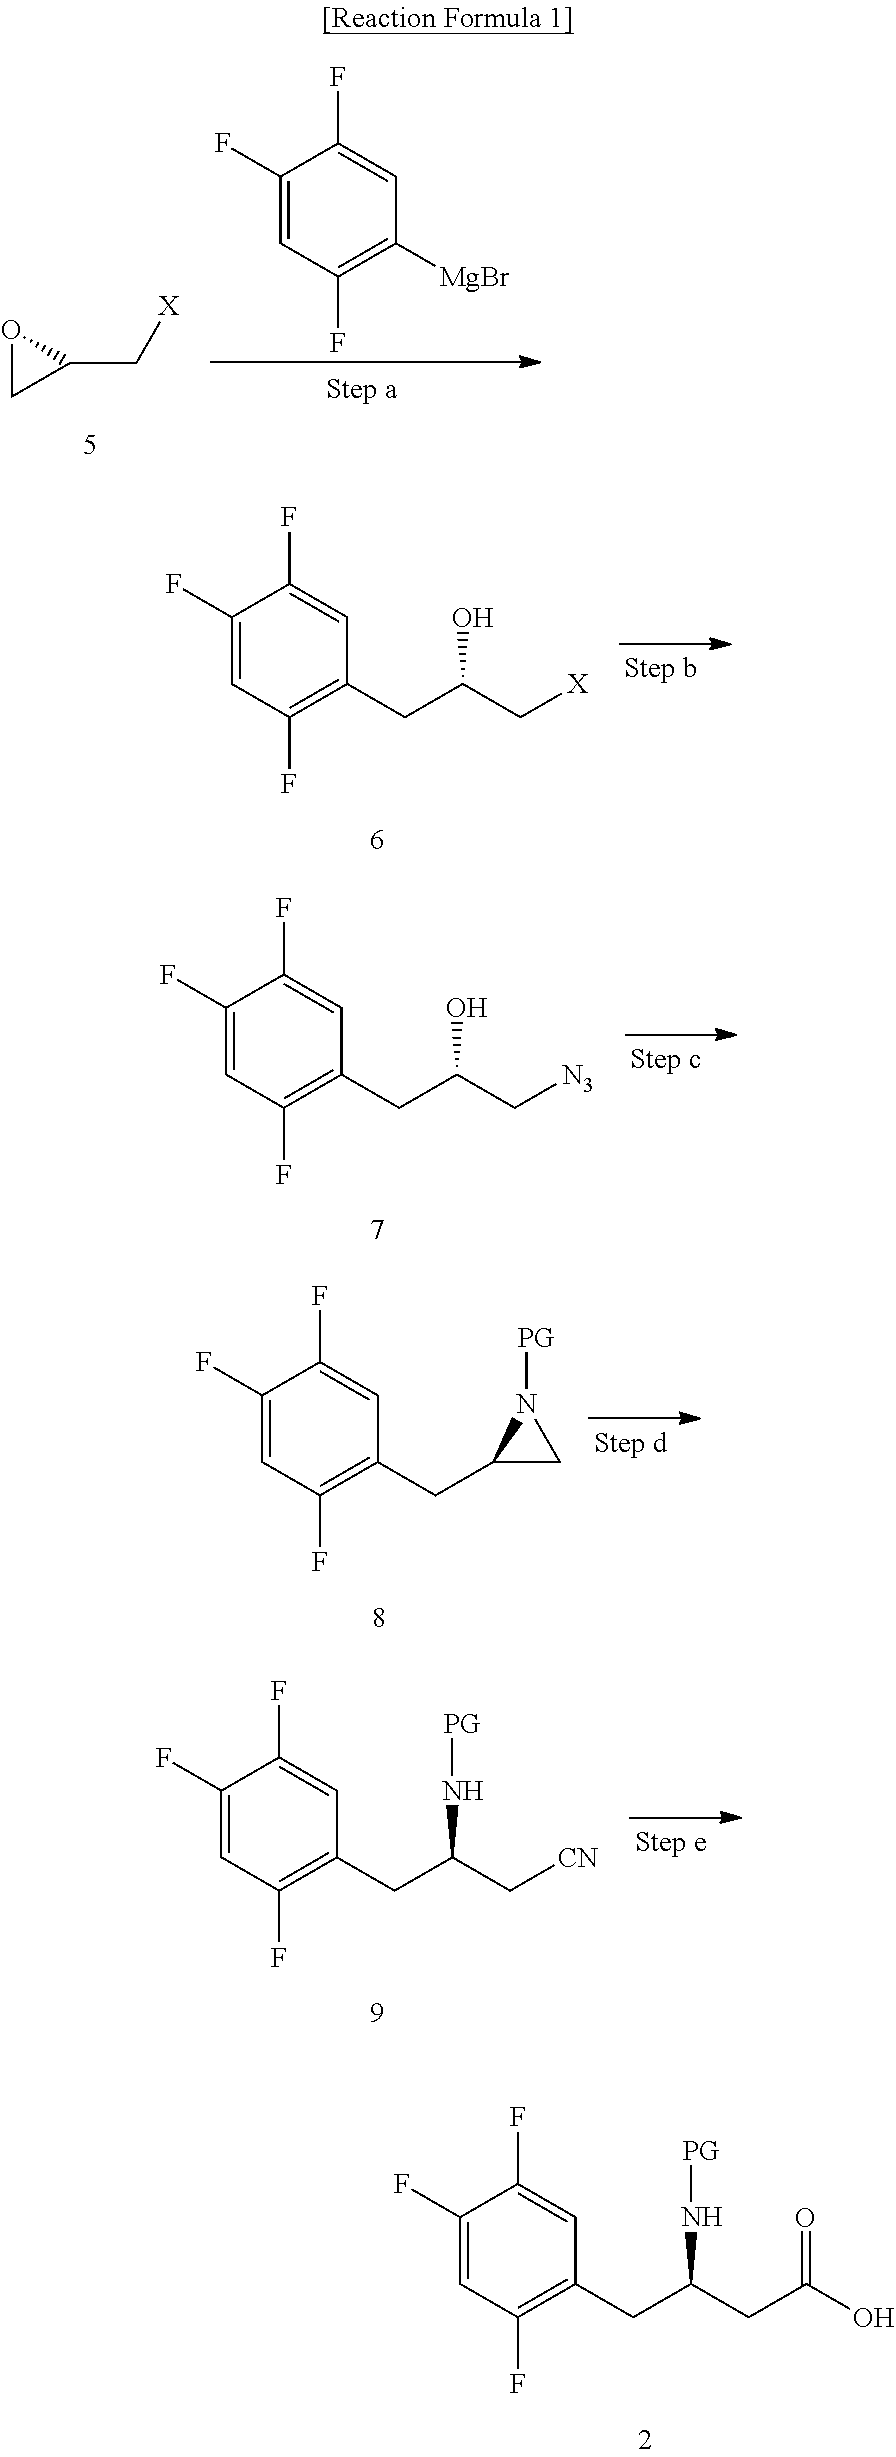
C1(C[X])OC1.C1(F)=CC(F)=C([MgBr])C=C1F.C1(F)=CC(F)=C(CC(C[X])O)C=C1F.C1(F)=CC(F)=C(CC(C[N3])O)C=C1F.C1(F)=CC(F)=C(CC2CN2[PG])C=C1F.C1(F)=CC(F)=C(CC(C[CN])N[PG])C=C1F.C1(F)=CC(F)=C(CC(CC(O)=O)N[PG])C=C1F
